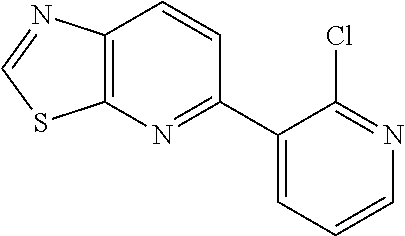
C12=C(N=C(C3=CC=CN=C3Cl)C=C1)SC=N2
